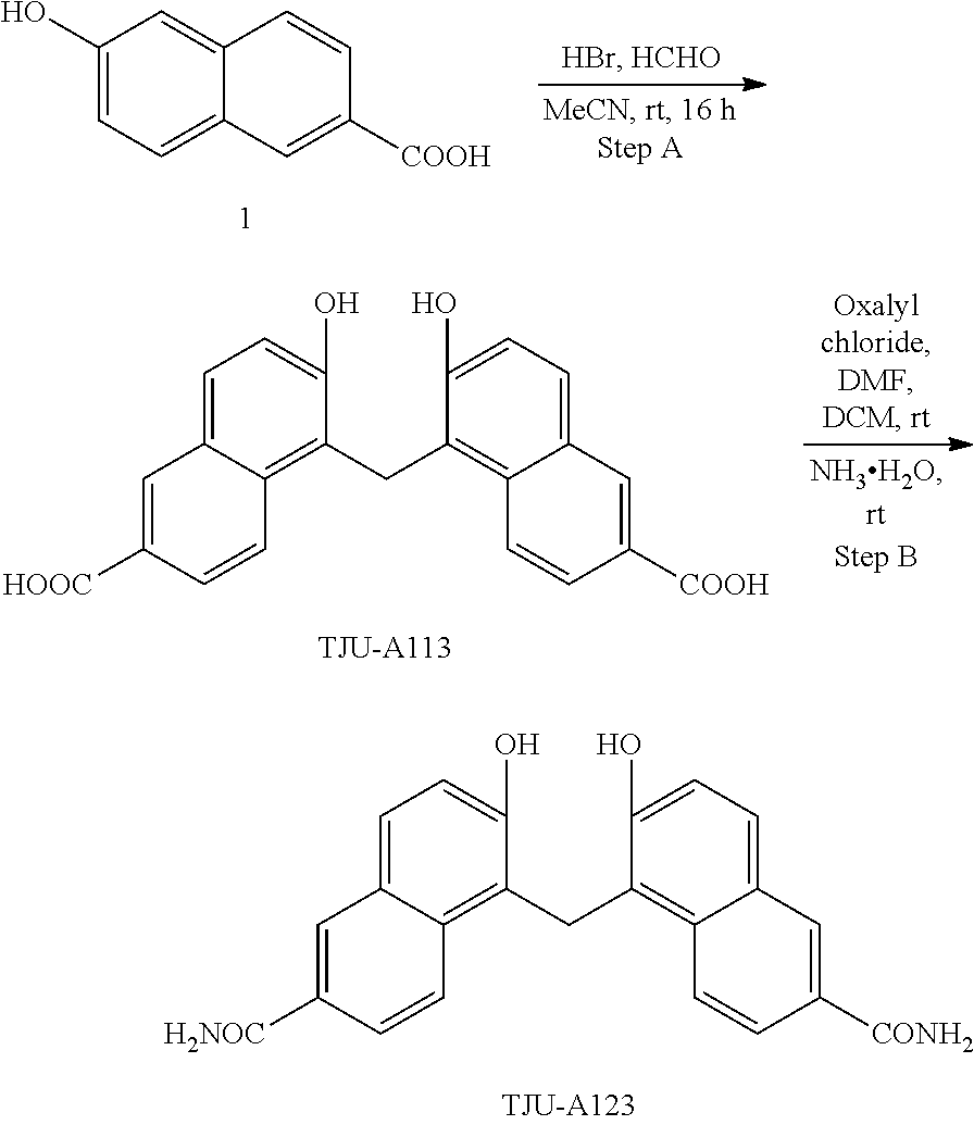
C1(O)=CC=C2C(=C1)C=CC([COOH])=C2.C1(O)=CC=C2C(=C1CC1=C3C(=CC=C1O)C=C([HOOC])C=C3)C=CC([COOH])=C2.C1(O)=CC=C2C(=C1CC1=C3C(=CC=C1O)C=C([H2NOC])C=C3)C=CC([CONH2])=C2
